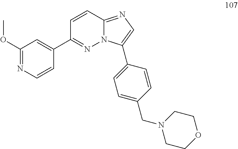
C1(C2=NN3C(=NC=C3C3=CC=C(CN4CCOCC4)C=C3)C=C2)=CC(OC)=NC=C1
